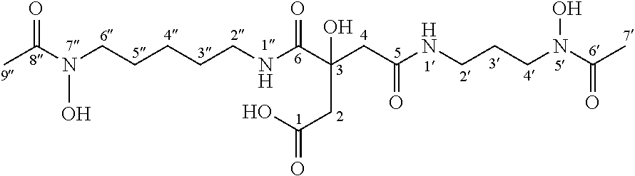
CC(N(CCCCCNC(C(CC(NCCCN(C(C)=O)O)=O)(O)CC(=O)O)=O)O)=O
